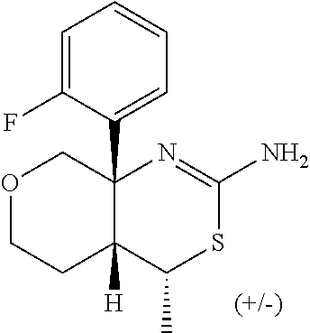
C1=C(F)C(C23COCCC2([H])C(C)SC(N)=N3)=CC=C1
